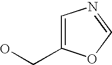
OCC1=CN=CO1
